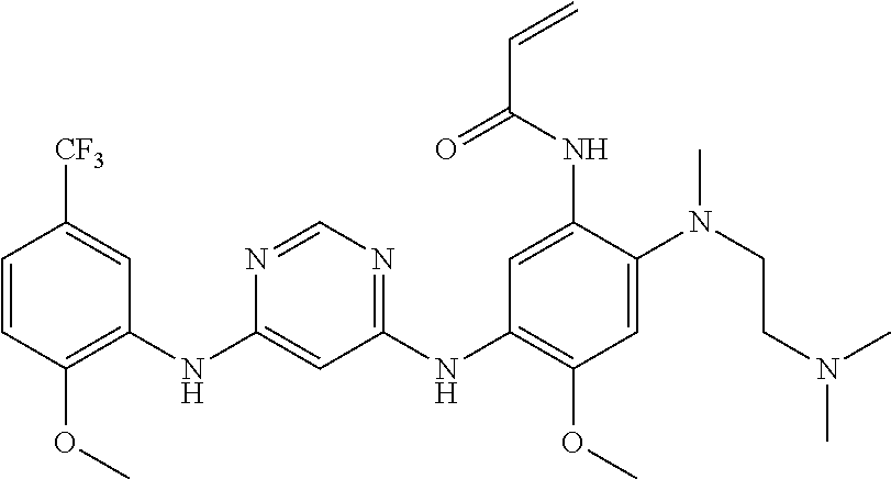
C1(NC2=C(OC)C=CC([CF3])=C2)=CC(NC2=C(OC)C=C(N(CCN(C)C)C)C(NC(C=C)=O)=C2)=NC=N1
